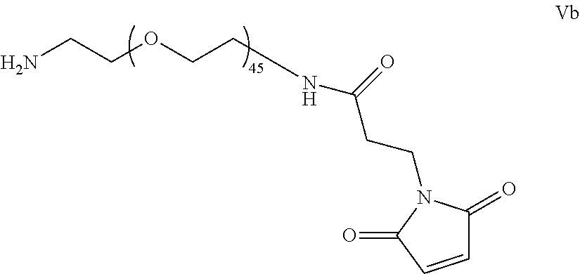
NCCOCCNC(CCN1C(=O)C=CC1=O)=O
